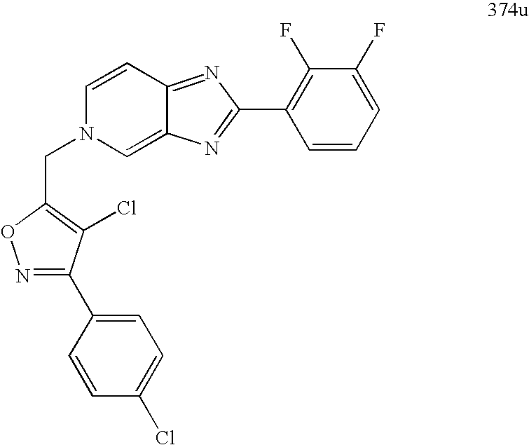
C1=CC2=NC(C3=C(F)C(F)=CC=C3)=NC2=CN1CC1=C(Cl)C(C2=CC=C(Cl)C=C2)=NO1
